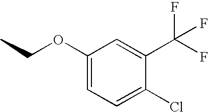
C1(OCC)=CC=C(Cl)C(C(F)(F)F)=C1
